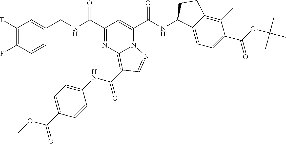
C1(F)=C(F)C=CC(CNC(C2=NC3=C(C(NC4=CC=C(C(OC)=O)C=C4)=O)C=NN3C(C(NC3C4=CC=C(C(OC(C)(C)C)=O)C(C)=C4CC3)=O)=C2)=O)=C1
